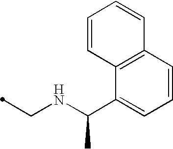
C(NC(C1=CC=CC2=C1C=CC=C2)C)C
